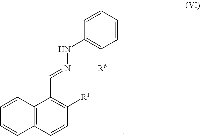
C12=C(C=CC([R1])=C1C=NNC1=C([R6])C=CC=C1)C=CC=C2
